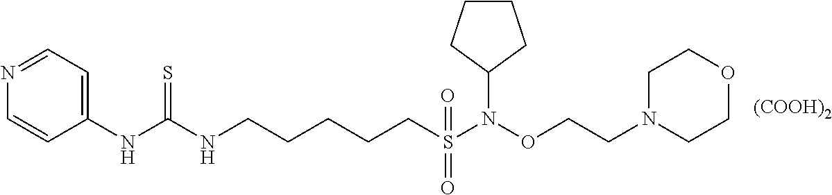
N1=CC=C(NC(=S)NCCCCCS(N(OCCN2CCOCC2)C2CCCC2)(=O)=O)C=C1.[(COOH)2]
